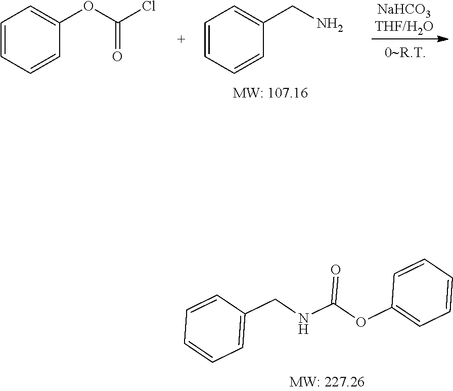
C1=CC(CNC(OC2=CC=CC=C2)=O)=CC=C1.C1=CC=CC(CN)=C1.C1=CC=CC(OC(Cl)=O)=C1
